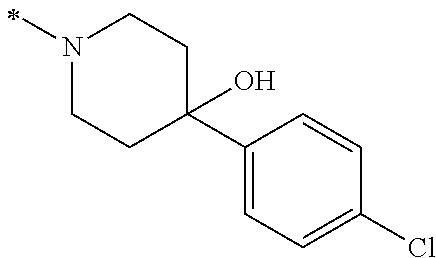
N1(C)CCC(C2=CC=C(Cl)C=C2)(O)CC1
